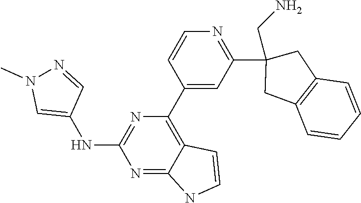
C1(C2=C3C(=NC(NC4=CN(C)N=C4)=N2)NC=C3)=CC(C2(CN)CC3=C(C2)C=CC=C3)=NC=C1
